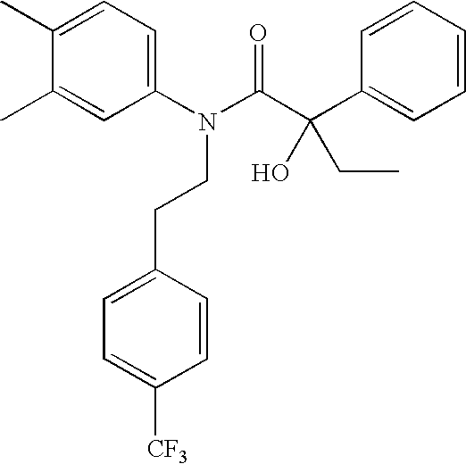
C1(C)=CC=C(N(C(C(C2=CC=CC=C2)(CC)O)=O)CCC2=CC=C([CF3])C=C2)C=C1C
